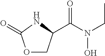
O1CC(C(N(CC)O)=O)NC1=O
